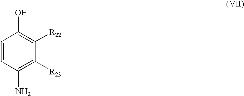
C1(N)=C([R23])C([R22])=C(O)C=C1
